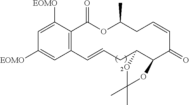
C12=C(C([EOMO])=CC([EOMO])=C1)C(=O)OC(C)CC=CC(=O)C1C(CC=C2)OC(C)(C)O1
